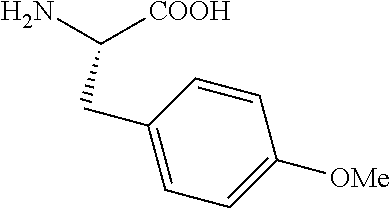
C(CC1=CC=C([OMe])C=C1)([COOH])N
